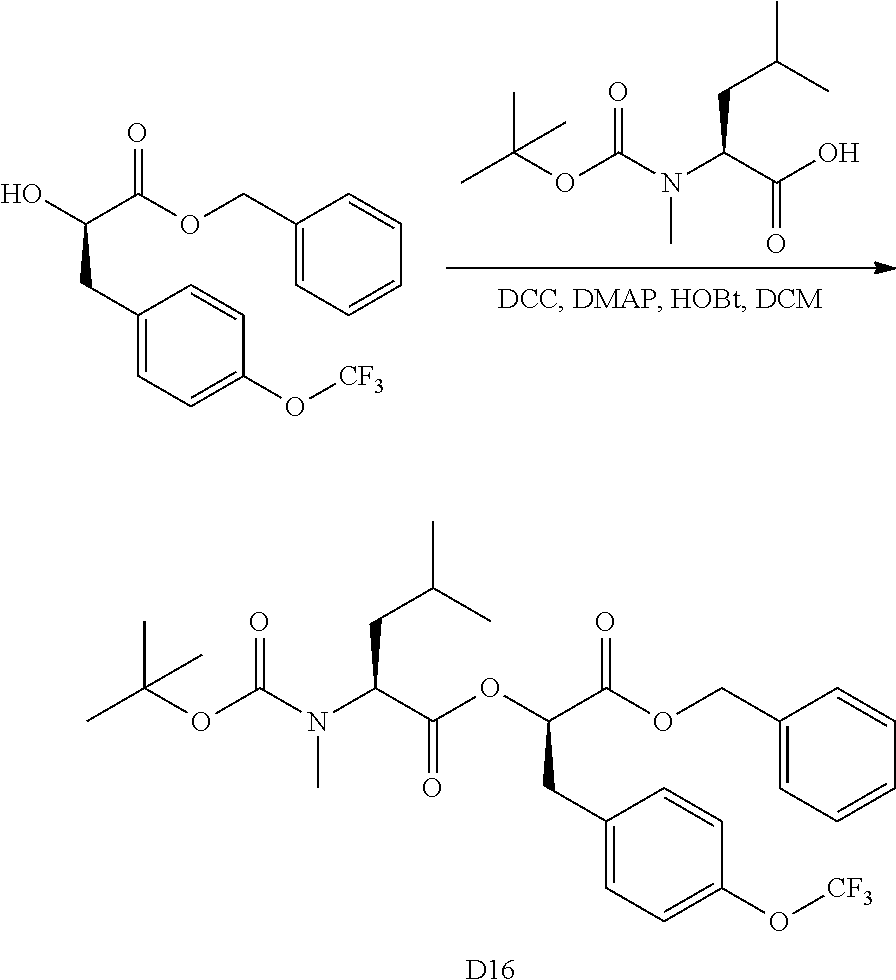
[D16].C1(COC(C(CC2=CC=C(O[CF3])C=C2)OC(C(N(C)C(OC(C)(C)C)=O)CC(C)C)=O)=O)=CC=CC=C1.OC(C(N(C)C(=O)OC(C)(C)C)CC(C)C)=O.C1(COC(C(O)CC2=CC=C(O[CF3])C=C2)=O)=CC=CC=C1
